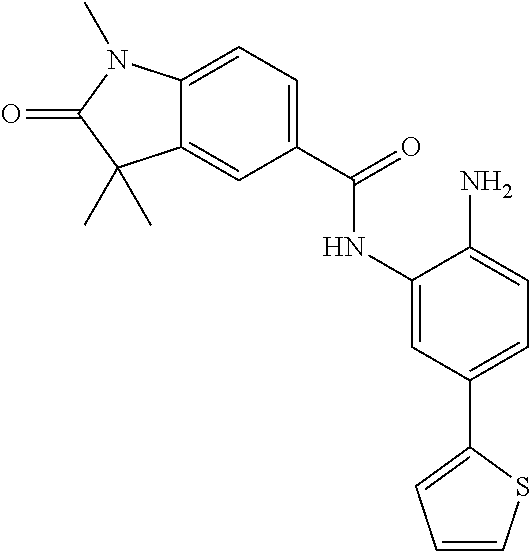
C12=CC(C(=O)NC3=CC(C4=CC=CS4)=CC=C3N)=CC=C1N(C)C(=O)C2(C)C
